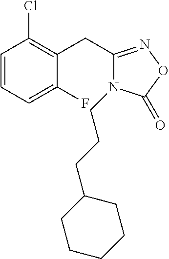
C1=CC=C(F)C(CC2=NOC(=O)N2CCCC2CCCCC2)=C1Cl
